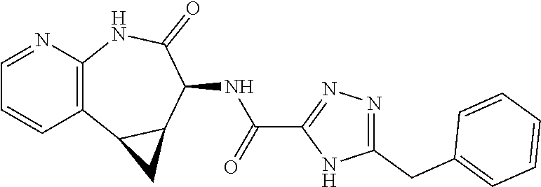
C12=C(NC(=O)C(NC(C3=NN=C(CC4=CC=CC=C4)N3)=O)C3C1C3)N=CC=C2
